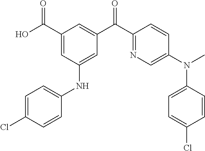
C1(C(O)=O)=CC(NC2=CC=C(Cl)C=C2)=CC(C(C2=NC=C(N(C)C3=CC=C(Cl)C=C3)C=C2)=O)=C1
